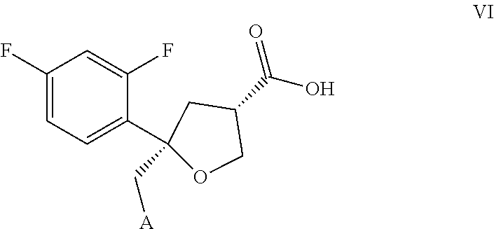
C1(F)=CC=C(C2(C[A])CC(C(O)=O)CO2)C(F)=C1
